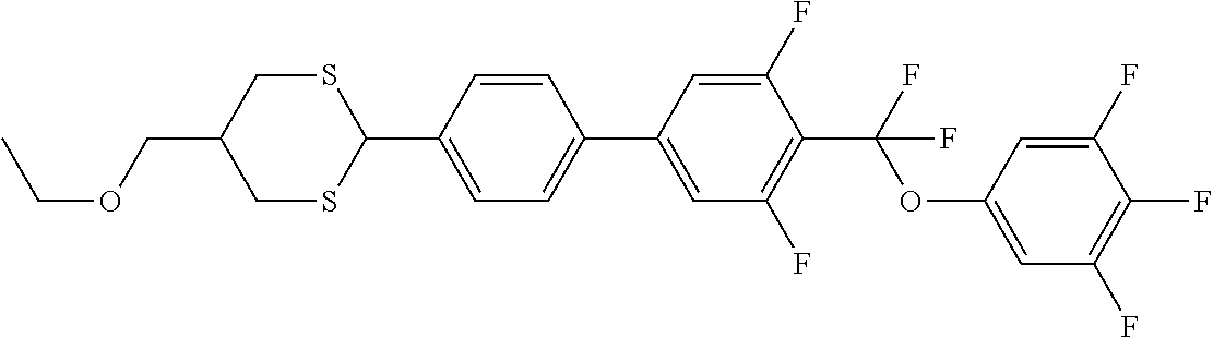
S1CC(COCC)CSC1C1=CC=C(C2=CC(F)=C(C(F)(OC3=CC(F)=C(F)C(F)=C3)F)C(F)=C2)C=C1
